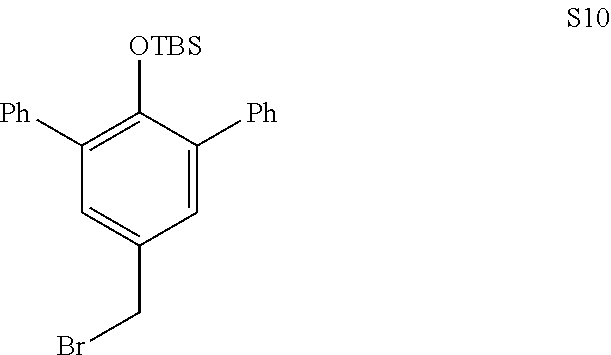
C1=C(CBr)C=C([Ph])C([OTBS])=C1[Ph]
